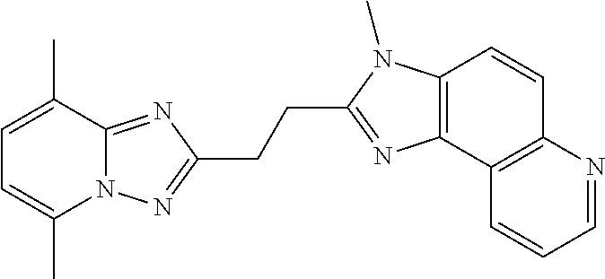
C1=C(C)C2=NC(CCC3=NC4=C(N3C)C=CC3=C4C=CC=N3)=NN2C(C)=C1
